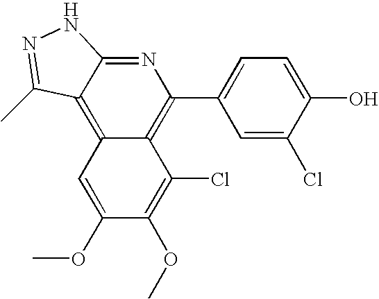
C12=C3C(=NC(C4=CC=C(O)C(Cl)=C4)=C1C(Cl)=C(OC)C(OC)=C2)NN=C3C
